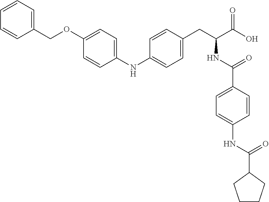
C1(NC2=CC=C(CC(C(O)=O)NC(C3=CC=C(NC(=O)C4CCCC4)C=C3)=O)C=C2)=CC=C(OCC2=CC=CC=C2)C=C1
